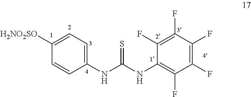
C1([H2NO2SO])=CC=C(NC(NC2=C(F)C(F)=C(F)C(F)=C2F)=S)C=C1
